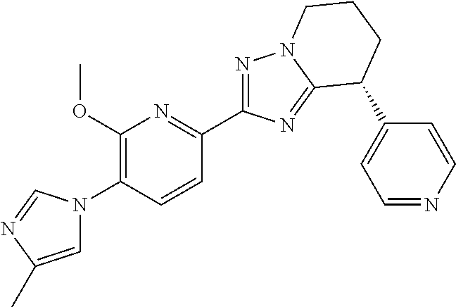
N1=C(C2=NC(OC)=C(N3C=C(C)N=C3)C=C2)N=C2N1CCCC2C1=CC=NC=C1
